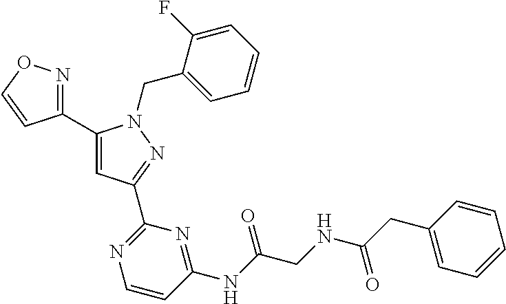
C1(C2=NOC=C2)=CC(C2=NC=CC(NC(=O)CNC(=O)CC3=CC=CC=C3)=N2)=NN1CC1=CC=CC=C1F
